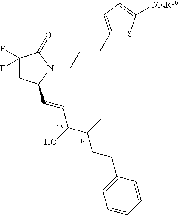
C1(F)(F)CC(C=CC(C(C)CCC2=CC=CC=C2)O)N(CCCC2=CC=C([CO2R10])S2)C1=O
